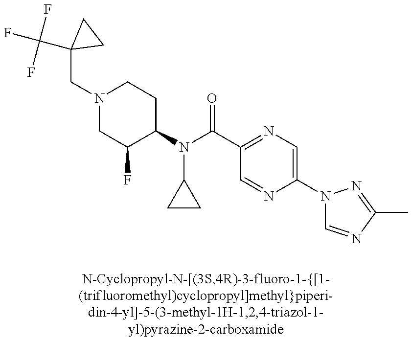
C(N1CC(F)C(N(C(C2=NC=C(N3C=NC(C)=N3)N=C2)=O)C2CC2)CC1)C1(C(F)(F)F)CC1
